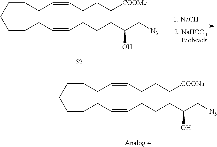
[2. NaHCO3    Biobeads].C(CCCCC=CCCC[COOMe])CCC=CCCCC(C[N3])O.[1. NaCH].C(CCCCC=CCCC[COONa])CCC=CCCCC(C[N3])O
